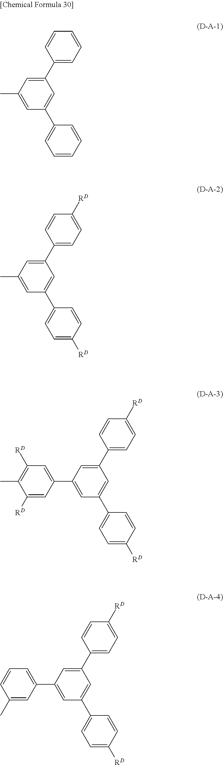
C1(C2=CC(C)=CC(C3=CC=CC=C3)=C2)=CC=CC=C1.C1(C2=CC(C)=CC(C3=CC=C([RD])C=C3)=C2)=CC=C([RD])C=C1.C1(C2=CC(C3=CC([RD])=C(C)C([RD])=C3)=CC(C3=CC=C([RD])C=C3)=C2)=CC=C([RD])C=C1.C1(C2=CC(C3=CC=CC(C)=C3)=CC(C3=CC=C([RD])C=C3)=C2)=CC=C([RD])C=C1
